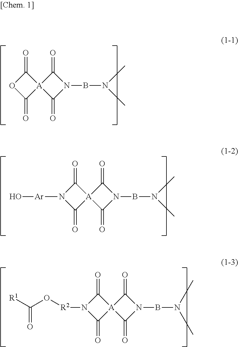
O1C(=O)[A]2(C1=O)C(=O)N(BN(C)C)C2=O.N1([Ar]O)C(=O)[A]2(C1=O)C(=O)N(BN(C)C)C2=O.N1([R2]OC(=O)[R1])C(=O)[A]2(C1=O)C(=O)N(BN(C)C)C2=O
